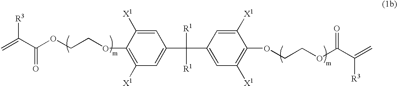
C1(C(C2=CC([X1])=C(OCCOC(C([R3])=C)=O)C([X1])=C2)([R1])[R1])=CC([X1])=C(OCCOC(C(=C)[R3])=O)C([X1])=C1
